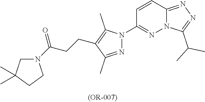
C12=NN=C(C(C)C)N1N=C(N1N=C(C)C(CCC(N3CC(C)(C)CC3)=O)=C1C)C=C2
